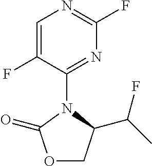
O1CC(C(C)F)N(C2=NC(F)=NC=C2F)C1=O
